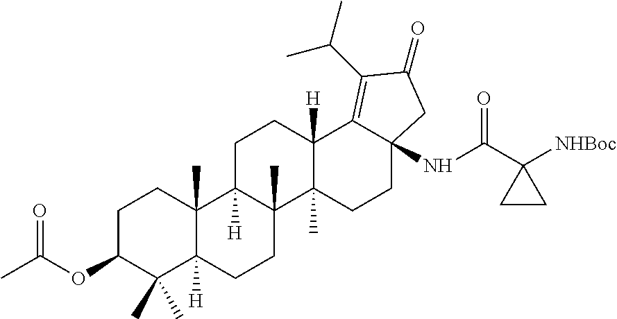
C1C(OC(C)=O)C(C)(C)C2([H])C(C)(C1)C1([H])C(C)(CC2)C2(C)C([H])(CC1)C1=C(C(C)C)C(=O)CC1(NC(C1([NHBoc])CC1)=O)CC2
